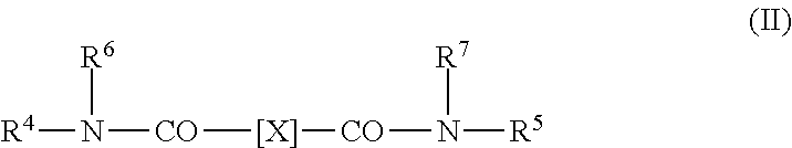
[R6]N([CO][[X]][CO]N([R7])[R5])[R4]
